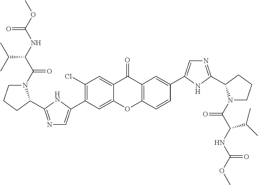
C1(C2=CN=C(C3N(C(=O)C(C(C)C)NC(=O)OC)CCC3)N2)=C(Cl)C=C2C(=O)C3=C(C=CC(C4=CN=C(C5N(C(=O)C(NC(=O)OC)C(C)C)CCC5)N4)=C3)OC2=C1
